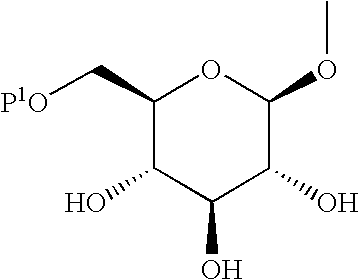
C1(C[P1O])C(O)C(O)C(O)C(OC)O1
